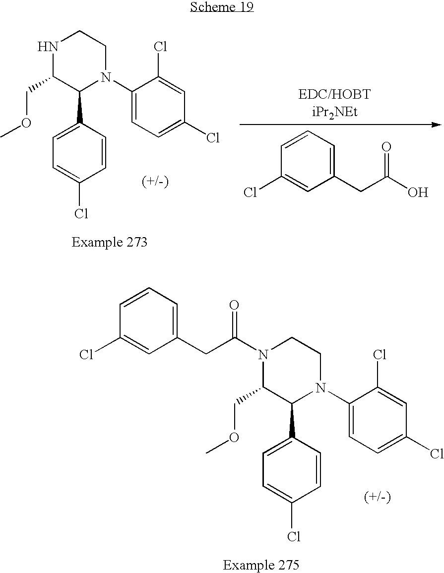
C1=CC=C(CC(N2C(COC)C(C3=CC=C(Cl)C=C3)N(C3=CC=C(Cl)C=C3Cl)CC2)=O)C=C1Cl.N1C(COC)C(C2=CC=C(Cl)C=C2)N(C2=CC=C(Cl)C=C2Cl)CC1.C1=CC=C(CC(O)=O)C=C1Cl
